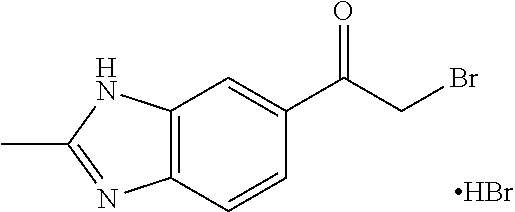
C12=C(C=CC(C(CBr)=O)=C1)N=C(C)N2.Br
